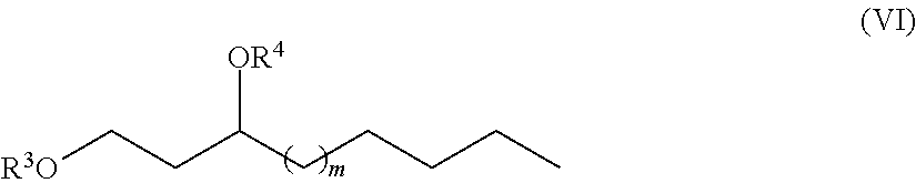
[R3O]CCC(CCCCC)[OR4]
